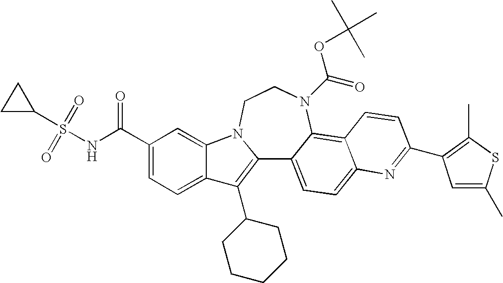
C12=C(C3CCCCC3)C3=CC=C(C(NS(C4CC4)(=O)=O)=O)C=C3N1CCN(C(=O)OC(C)(C)C)C1=C3C(=CC=C21)N=C(C1=C(C)SC(C)=C1)C=C3
